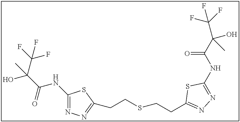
C1(NC(C(C(F)(F)F)(O)C)=O)=NN=C(CCSCCC2=NN=C(NC(C(C(F)(F)F)(C)O)=O)S2)S1
